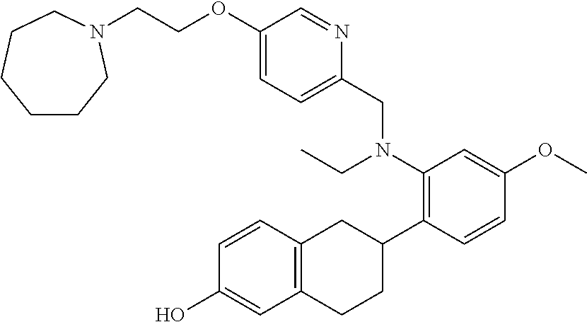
C12=C(C=CC(O)=C1)CC(C1=C(N(CC)CC3=CC=C(OCCN4CCCCCC4)C=N3)C=C(OC)C=C1)CC2
